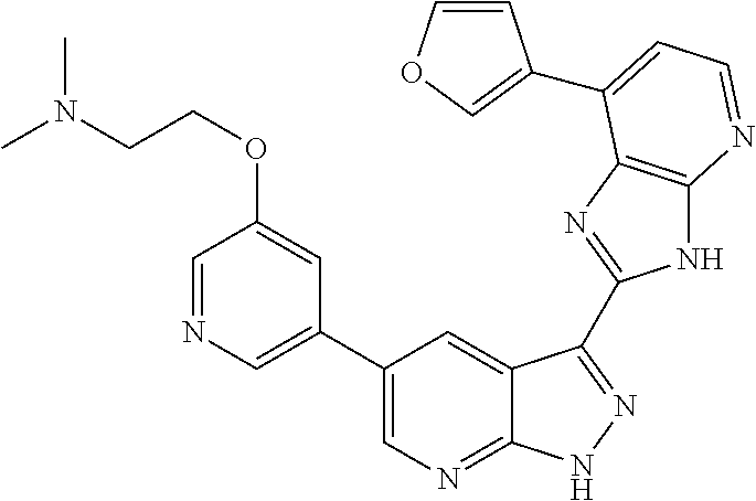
C1(C2=CN=CC(OCCN(C)C)=C2)=CN=C2C(=C1)C(C1=NC3=C(N1)N=CC=C3C1=COC=C1)=NN2
